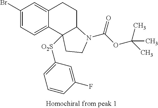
C1(Br)=CC=C2C(=C1)CCC1C2([O2S]C2=CC=CC(F)=C2)CCN1C(OC(C)(C)C)=O
